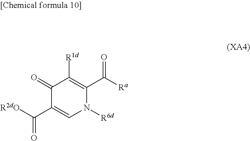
C1([R1d])=C(C([Ra])=O)N([R6d])C=C(C([R2dO])=O)C1=O
